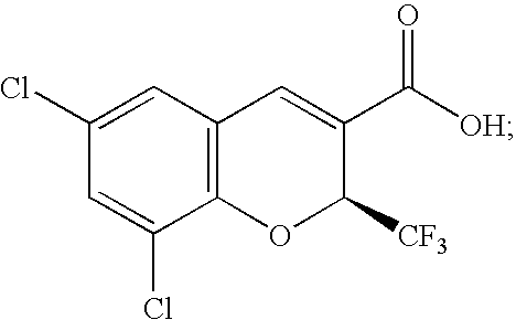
C1(Cl)=CC2=C(C(Cl)=C1)OC([CF3])C(C([OH])=O)=C2
